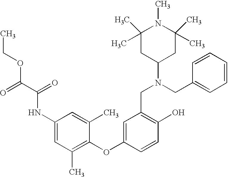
C1(NC(C(OCC)=O)=O)=CC(C)=C(OC2=CC(CN(C3CC(C)(C)N(C)C(C)(C)C3)CC3=CC=CC=C3)=C(O)C=C2)C(C)=C1
